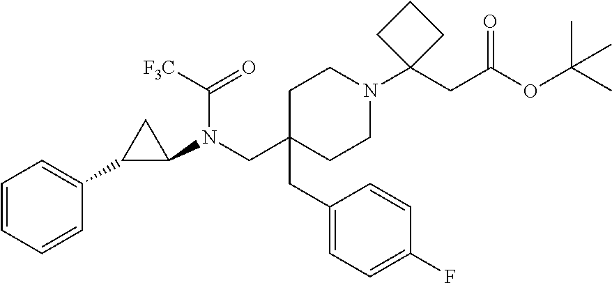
C1=CC=CC(C2C(N(CC3(CC4=CC=C(F)C=C4)CCN(C4(CC(OC(C)(C)C)=O)CCC4)CC3)C([F3C])=O)C2)=C1
